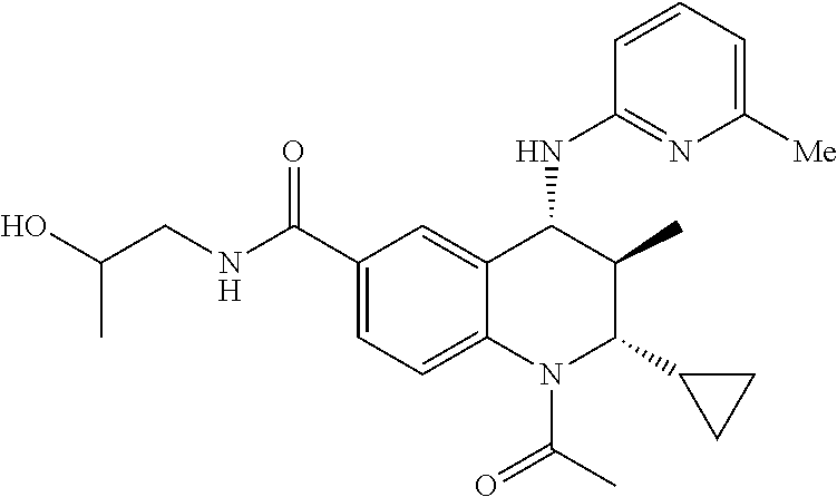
C1(C(NCC(O)C)=O)=CC=C2C(=C1)C(NC1=NC([Me])=CC=C1)C(C)C(C1CC1)N2C(C)=O
